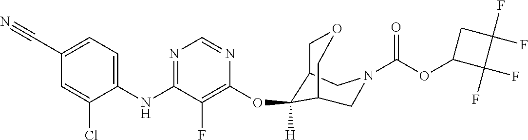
C1(NC2=NC=NC(OC3([H])C4COCC3CN(C(OC3C(F)(F)C(F)(F)C3)=O)C4)=C2F)=CC=C(C#N)C=C1Cl
